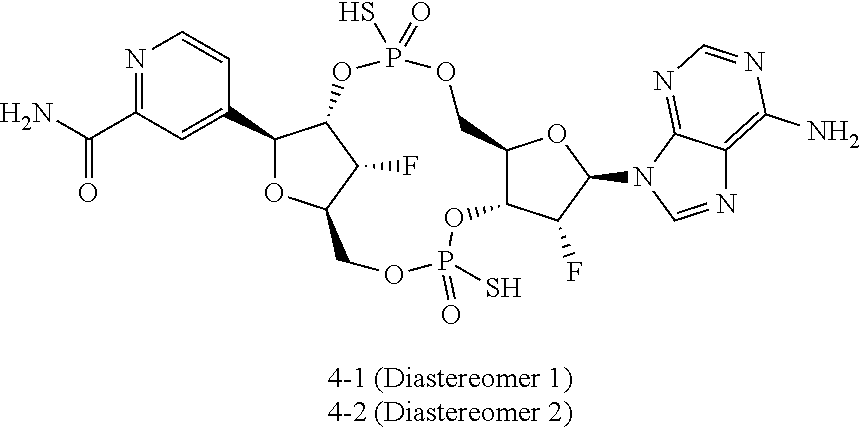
N1=C(C(N)=O)C=C(C2OC3C(F)C2OP(=O)(S)OCC2C(C(F)C(N4C=NC5=C(N)N=CN=C45)O2)OP(S)(=O)OC3)C=C1
